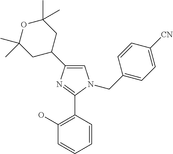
C1=C(C2CC(C)(C)OC(C)(C)C2)N=C(C2=C(O)C=CC=C2)N1CC1=CC=C([CN])C=C1
